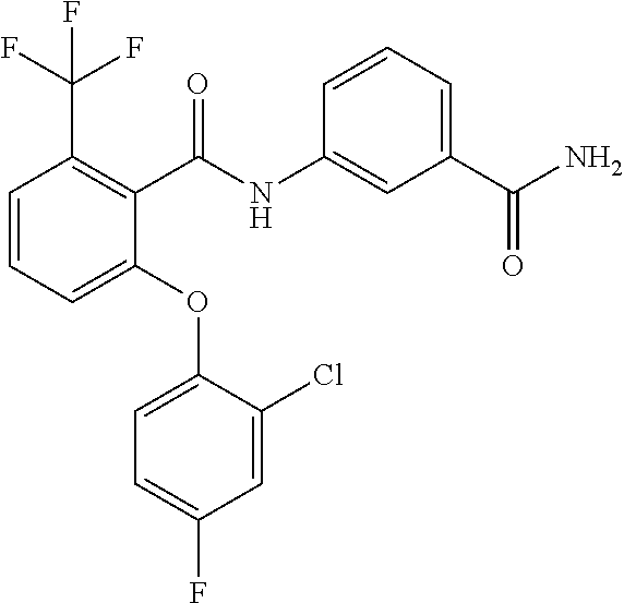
C1(OC2=CC=C(F)C=C2Cl)=CC=CC(C(F)(F)F)=C1C(NC1=CC(C(N)=O)=CC=C1)=O
